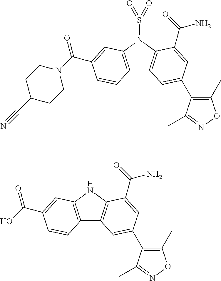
C12=C(N(S(C)(=O)=O)C3=C1C=C(C1=C(C)ON=C1C)C=C3C(=O)N)C=C(C(N1CCC(C#N)CC1)=O)C=C2.C12=C(NC3=C1C=C(C1=C(C)ON=C1C)C=C3C(=O)N)C=C(C(O)=O)C=C2
